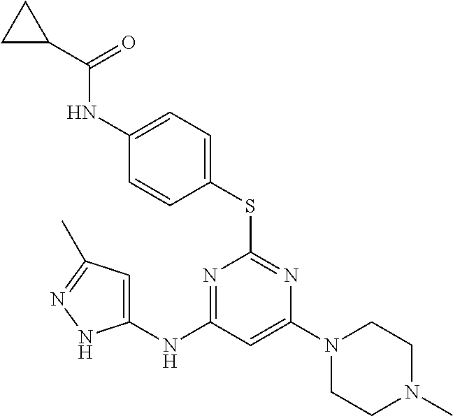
N1=C(NC2=CC(C)=NN2)C=C(N2CCN(C)CC2)N=C1SC1=CC=C(NC(C2CC2)=O)C=C1
